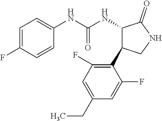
C1(NC(NC2C(=O)NCC2C2=C(F)C=C(CC)C=C2F)=O)=CC=C(F)C=C1
